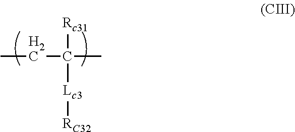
CCC(C)([Rc31])[Lc3][RC32]
